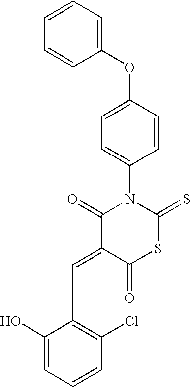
C1(OC2=CC=C(N3C(=O)C(=CC4=C(Cl)C=CC=C4O)C(=O)SC3=S)C=C2)=CC=CC=C1
